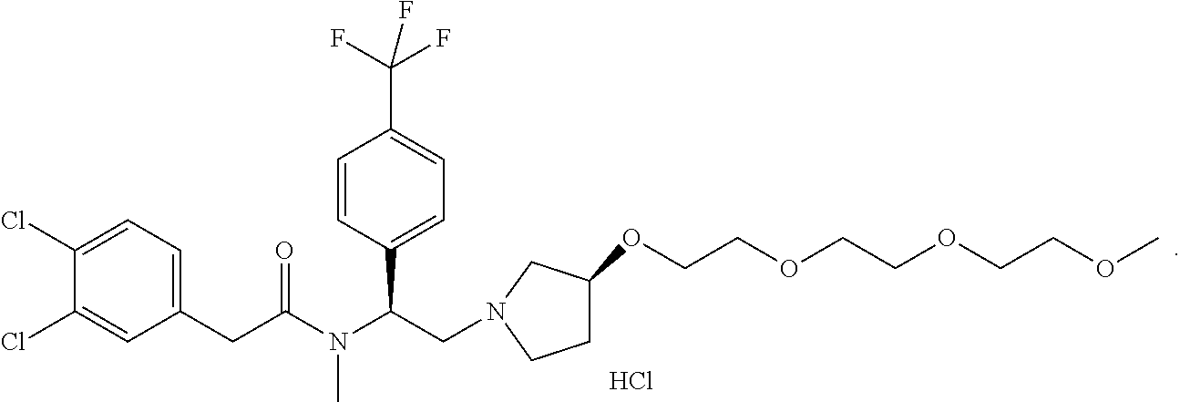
Cl.C1=CC(C(CN2CC(OCCOCCOCCOC)CC2)N(C(CC2=CC=C(Cl)C(Cl)=C2)=O)C)=CC=C1C(F)(F)F
